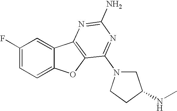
C1(F)=CC=C2C(=C1)C1=C(O2)C(N2CC(NC)CC2)=NC(N)=N1
